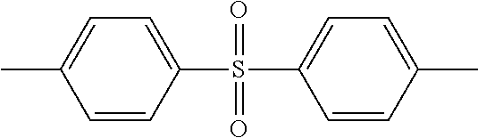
C1=CC(S(=O)(C2=CC=C(C)C=C2)=O)=CC=C1C
